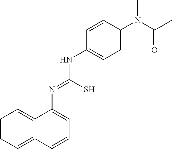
C1=CC=C2C(=C1)C(N=C(S)NC1=CC=C(N(C(C)=O)C)C=C1)=CC=C2
